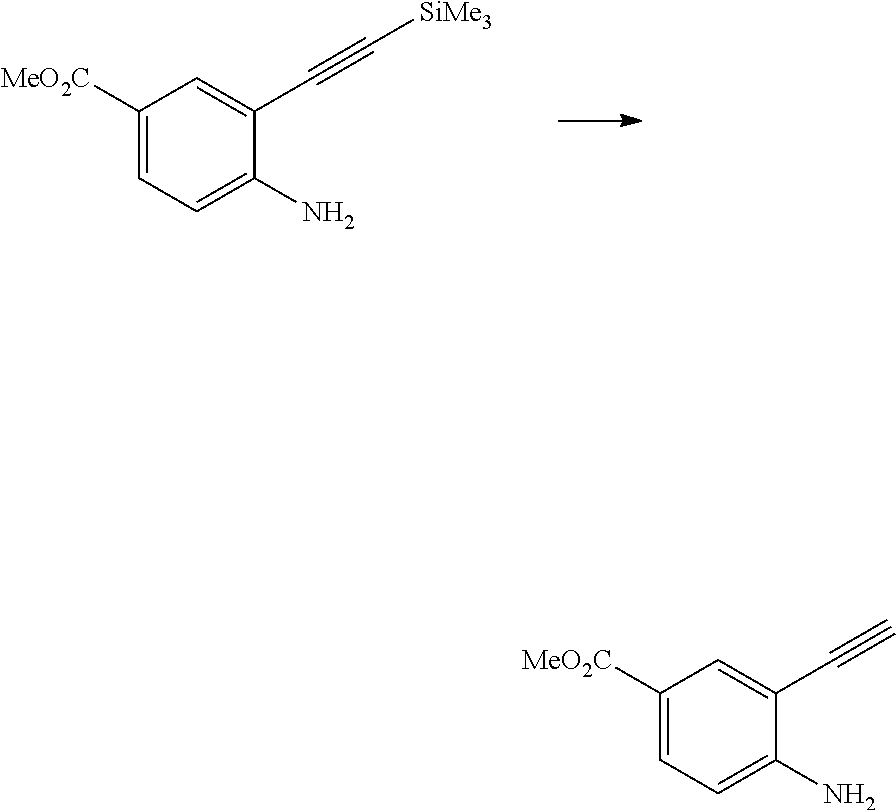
C1([MeO2C])=CC=C(N)C(C#C[SiMe3])=C1.C1([MeO2C])=CC=C(N)C(C#C)=C1
